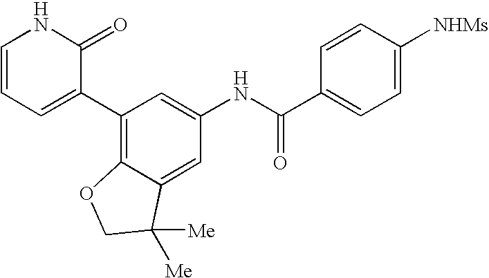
C1=CC=C(C2=C3C(=CC(NC(C4=CC=C([NHMs])C=C4)=O)=C2)C([Me])([Me])CO3)C(=O)N1
